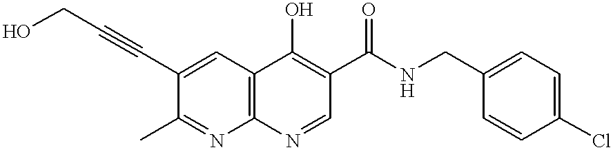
C1(C)=NC2=C(C=C1C#CCO)C(O)=C(C(NCC1=CC=C(Cl)C=C1)=O)C=N2
